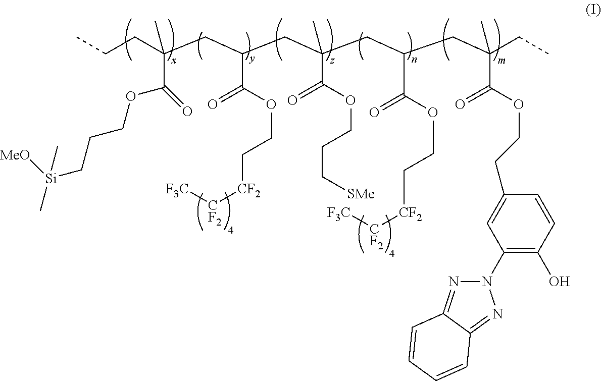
CCCC(CC(CC(CC(CC(CC)(C(OCCC1=CC(N2N=C3C(=N2)C=CC=C3)=C(O)C=C1)=O)C)C(=O)OCC[CF2][CF2][F3C])(C(=O)OCCC[SMe])C)C(OCC[CF2][CF2][F3C])=O)(C(=O)OCCC[Si](C)([MeO])C)C
